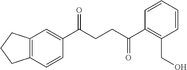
C1(C(CCC(C2=C(CO)C=CC=C2)=O)=O)=CC2=C(C=C1)CCC2
